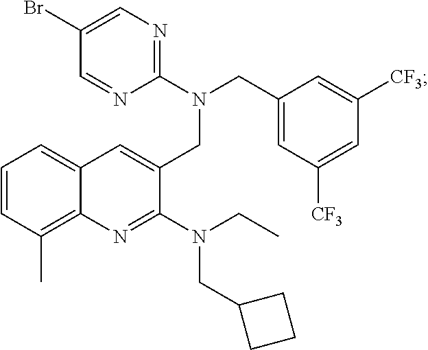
C1=CC(C)=C2C(=C1)C=C(CN(CC1=CC([CF3])=CC([CF3])=C1)C1=NC=C(Br)C=N1)C(N(CC1CCC1)CC)=N2
